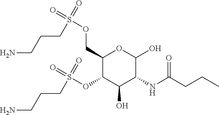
C1(COS(=O)(=O)CCCN)C(OS(=O)(=O)CCCN)C(O)C(NC(CCC)=O)C(O)O1
